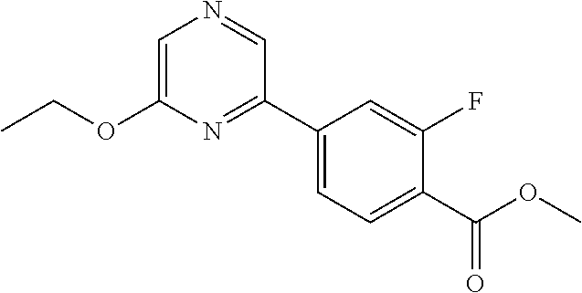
C1=C(OCC)N=C(C2=CC=C(C(OC)=O)C(F)=C2)C=N1
